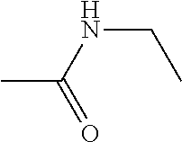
CC(NCC)=O
